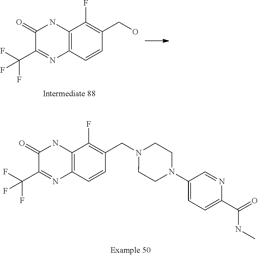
C12=C(C=CC(CO)=C1F)N=C(C(F)(F)F)C(=O)N2.C12=C(C=CC(CN3CCN(C4=CC=C(C(=O)NC)N=C4)CC3)=C1F)N=C(C(F)(F)F)C(=O)N2
